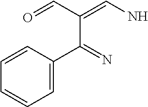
C1=C(C(=N)C(C=O)=CN)C=CC=C1
